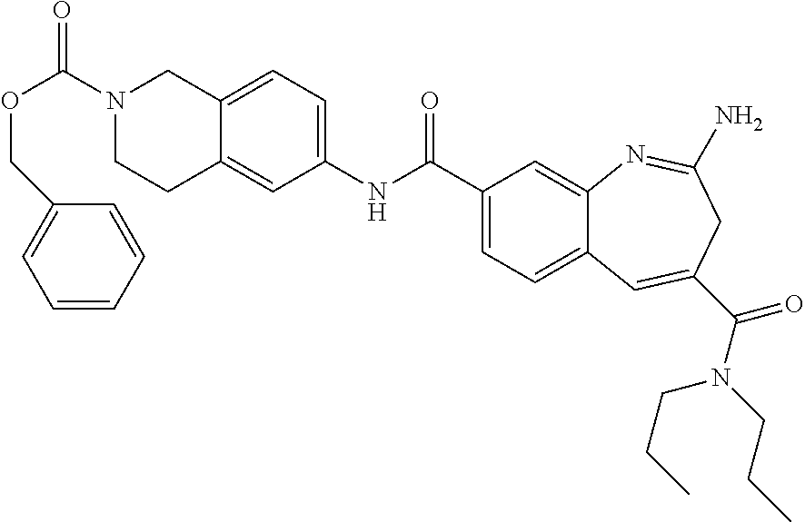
C1=C2C(=CC(NC(C3=CC=C4C(=C3)N=C(N)CC(C(N(CCC)CCC)=O)=C4)=O)=C1)CCN(C(OCC1=CC=CC=C1)=O)C2
